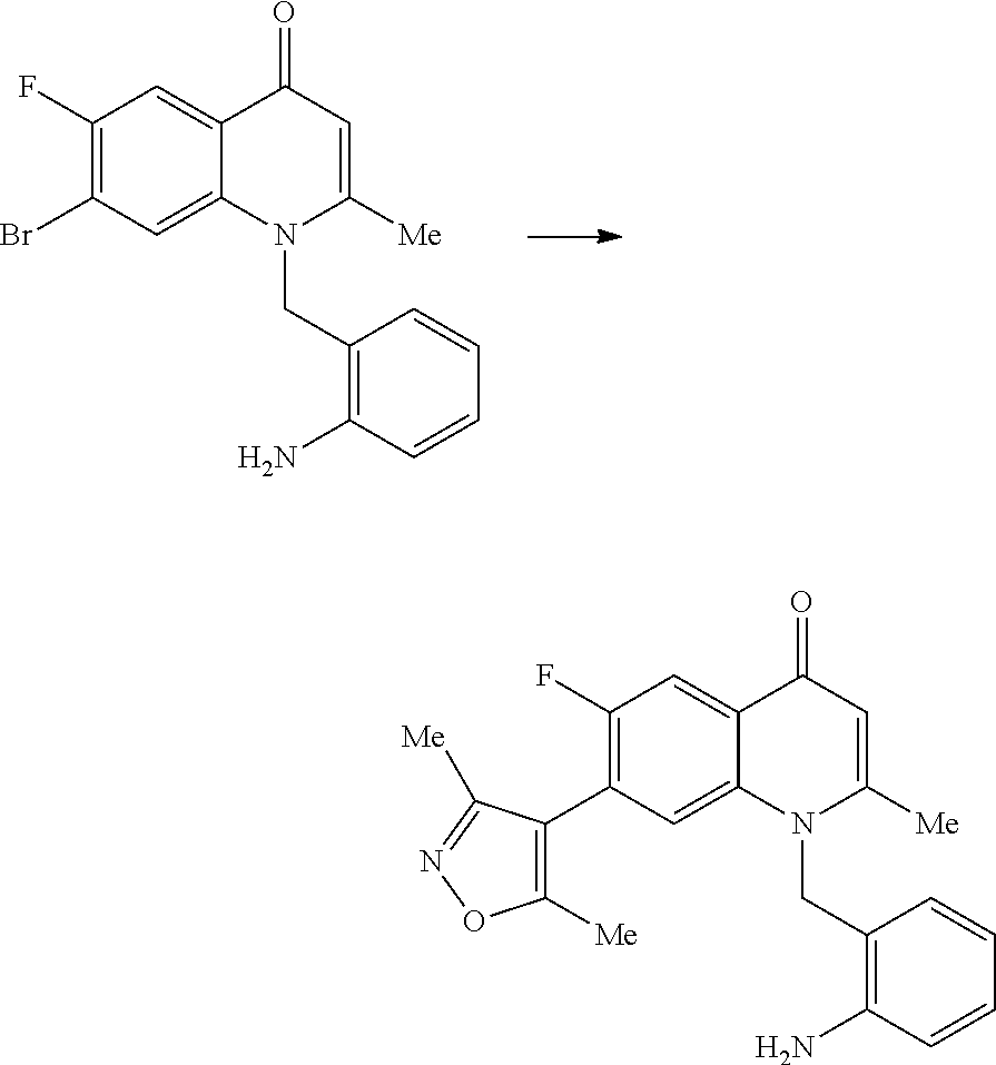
BrC1=C(F)C=C2C(=C1)N(CC1=C(N)C=CC=C1)C([Me])=CC2=O.C1([Me])=C(C2=C(F)C=C3C(=C2)N(CC2=C(N)C=CC=C2)C([Me])=CC3=O)C([Me])=NO1
